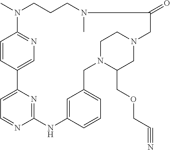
C1=CC2=CN=C1N(C)CCCN(C)C(=O)CN1CC(COCC#N)N(CC3=CC=CC(=C3)NC3=NC2=CC=N3)CC1
